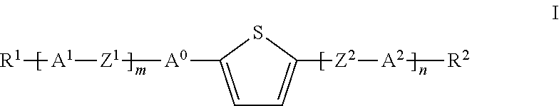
[R1][A1][Z1][A0]C1=CC=C([Z2][A2][R2])S1
